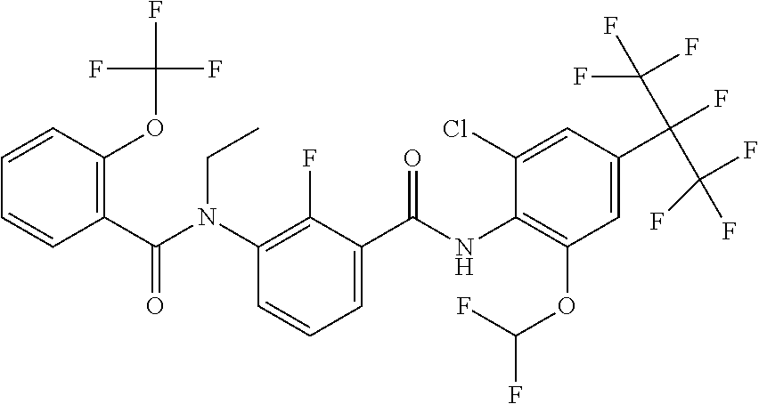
C1=CC(OC(F)(F)F)=C(C(N(C2=C(F)C(C(NC3=C(OC(F)F)C=C(C(F)(C(F)(F)F)C(F)(F)F)C=C3Cl)=O)=CC=C2)CC)=O)C=C1
